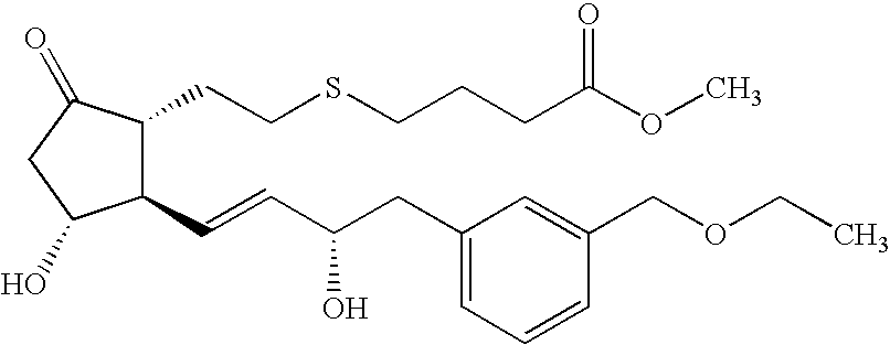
C1(C=CC(CC2=CC=CC(COCC)=C2)O)C(CCSCCCC(OC)=O)C(=O)CC1O
